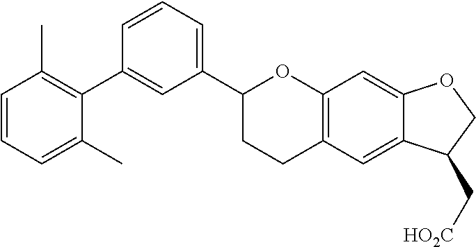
C1=CC=C(C)C(C2=CC(C3CCC4=C(O3)C=C3C(=C4)C(C[HO2C])CO3)=CC=C2)=C1C
